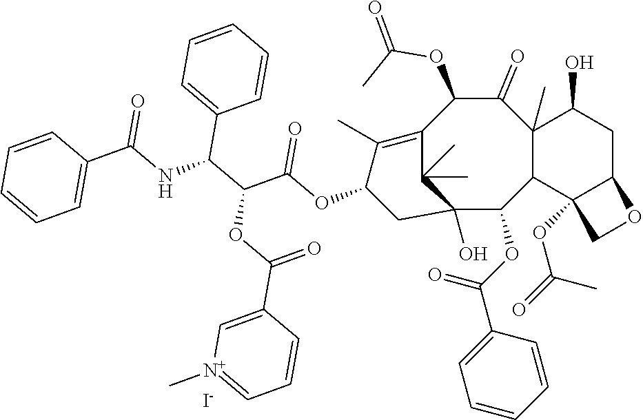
C1(=O)C(OC(=O)C)C2=C(C)C(OC(C(C(NC(C3=CC=CC=C3)=O)C3=CC=CC=C3)OC(C3=C[N+](C)=CC=C3)=O)=O)CC(O)(C2(C)C)C(OC(C2=CC=CC=C2)=O)C2C1(C)C(O)CC1C2(OC(=O)C)CO1.[I-]
